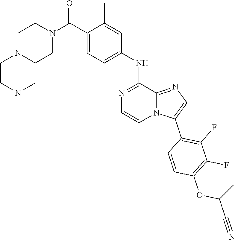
CN(CCN1CCN(C(C2=CC=C(NC3=NC=CN4C3=NC=C4C3=C(F)C(F)=C(OC(C#N)C)C=C3)C=C2C)=O)CC1)C
